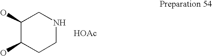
C1(O)C(O)CCNC1.[HOAc]
